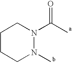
C1CCN(C)N(C(C)=O)C1
